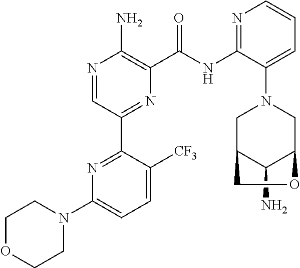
N1=CC(C2=NC(N3CCOCC3)=CC=C2[CF3])=NC(C(NC2=NC=CC=C2N2CC3C(N)C(C2)OC3)=O)=C1N
